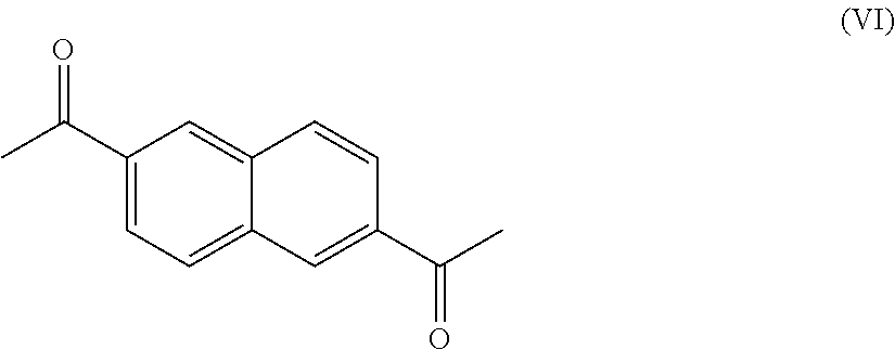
C1(C(C)=O)=CC=C2C(=C1)C=CC(C(C)=O)=C2
